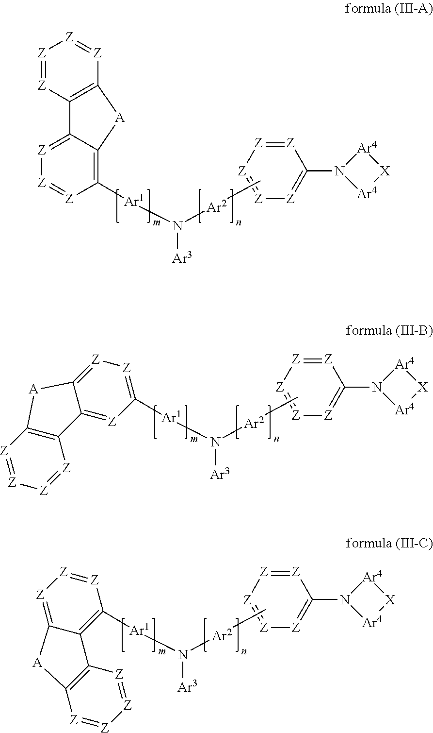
[Z]1=[Z]C2=C([Z]=[Z]1)[A]C1=C([Ar1]N([Ar3])[Ar2]C)[Z]=[Z][Z]=C21.[Z]1=[Z][Z]=[Z][Z]=C1N1[Ar4][X][Ar4]1.[Z]1=C2C(=[Z]C([Ar1]N([Ar3])[Ar2]C)=[Z]1)C1=C([Z]=[Z][Z]=[Z]1)[A]2.[Z]1=[Z][Z]=[Z][Z]=C1N1[Ar4][X][Ar4]1.[Z]1=[Z]C([Ar1]N([Ar3])[Ar2]C)=C2C(=[Z]1)[A]C1=C2[Z]=[Z][Z]=[Z]1.[Z]1=[Z][Z]=[Z][Z]=C1N1[Ar4][X][Ar4]1
